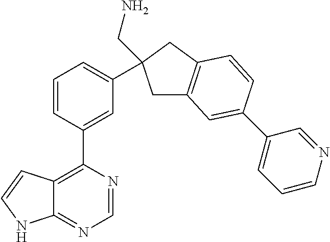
C1=NC(C2=CC(C3(CN)CC4=C(C3)C=CC(C3=CC=CN=C3)=C4)=CC=C2)=C2C(=N1)NC=C2
